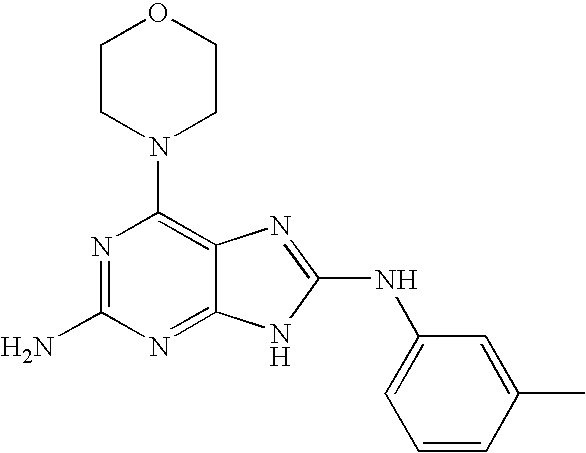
NC1=NC(N2CCOCC2)=C2C(=N1)NC(NC1=CC=CC(C)=C1)=N2
